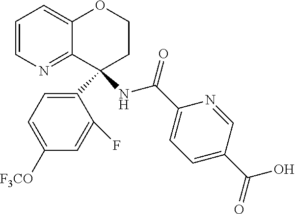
C12=CC=CN=C1C(C1=CC=C([F3CO])C=C1F)(NC(C1=CC=C(C(O)=O)C=N1)=O)CCO2
